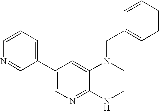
C1(C2=CC=CN=C2)=CN=C2C(=C1)N(CC1=CC=CC=C1)CCN2
